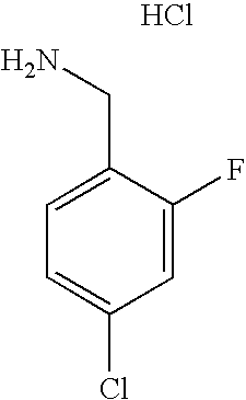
C1=C(Cl)C=C(F)C(CN)=C1.Cl
